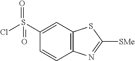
C1=C(S(Cl)(=O)=O)C=CC2=C1SC([SMe])=N2
